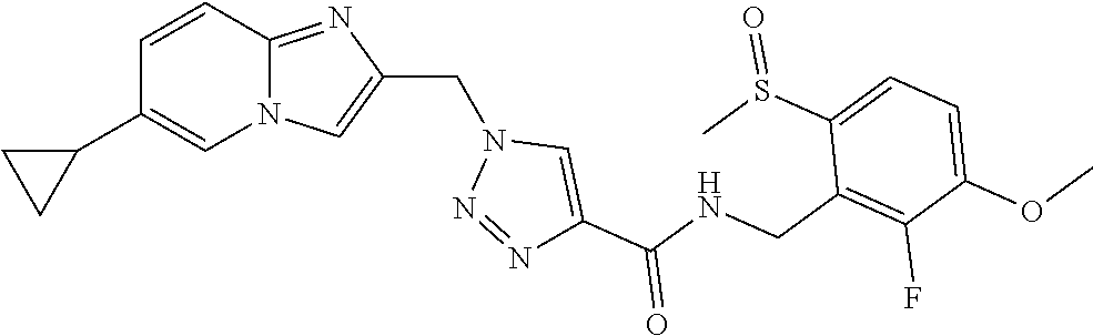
N12C(=NC(CN3N=NC(C(NCC4=C(F)C(OC)=CC=C4S(C)=O)=O)=C3)=C1)C=CC(C1CC1)=C2
